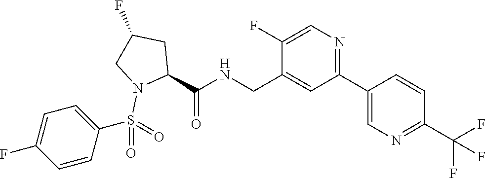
N1=C(C2=CN=C(C(F)(F)F)C=C2)C=C(CNC(C2CC(F)CN2S(C2=CC=C(F)C=C2)(=O)=O)=O)C(F)=C1
